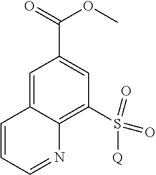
C1=C2C(=C(S(=O)(=O)[Q])C=C1C(=O)OC)N=CC=C2
